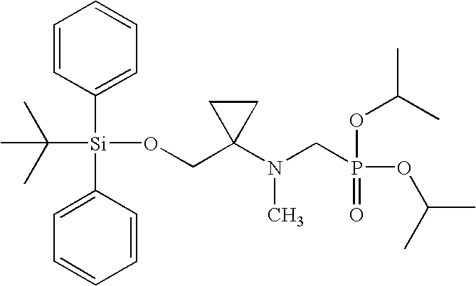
C1=CC([Si](C2=CC=CC=C2)(C(C)(C)C)OCC2(N(CP(=O)(OC(C)C)OC(C)C)C)CC2)=CC=C1
